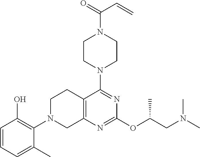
C12=C(N=C(OC(CN(C)C)C)N=C1N1CCN(C(=O)C=C)CC1)CN(C1=C(O)C=CC=C1C)CC2
